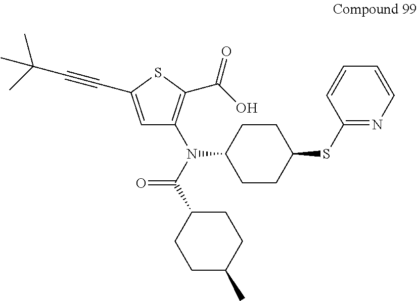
C1=C(C#CC(C)(C)C)SC(C(O)=O)=C1N(C1CCC(SC2=NC=CC=C2)CC1)C(C1CCC(C)CC1)=O
